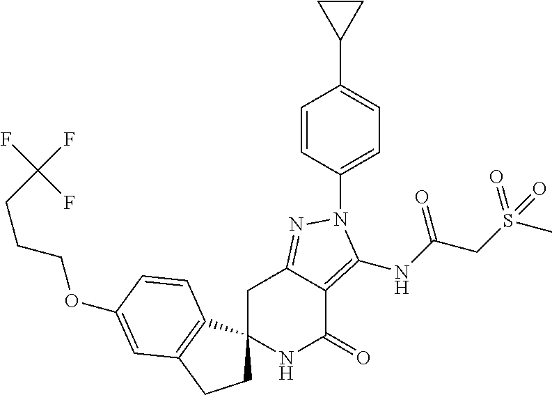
C1C2(C3=C(C1)C=C(OCCCC(F)(F)F)C=C3)NC(=O)C1=C(NC(CS(=O)(=O)C)=O)N(C3=CC=C(C4CC4)C=C3)N=C1C2
